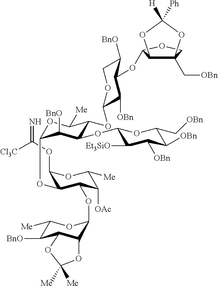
C1(OC(=N)[Cl3C])C(OC2OC([Me])C(OC3C([OBn])C(OC4C5C(C[OBn])(CO4)OC([H])([Ph])O5)C([BnO])CO3)C(OC3C([Et3SiO])C([OBn])C([OBn])C(C[OBn])O3)C2[BnO])C(OC2C3C(C([BnO])C([Me])O2)OC([Me])([Me])O3)C([OAc])C([Me])O1
